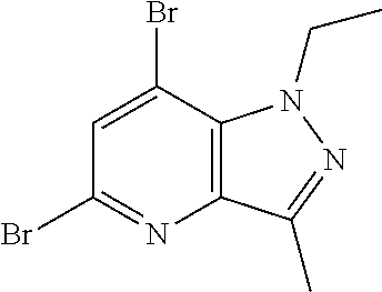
C1=C(Br)C2=C(N=C1Br)C(C)=NN2CC
